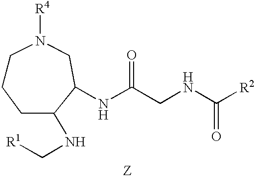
[Z].N(C(CNC([R2])=O)=O)C1C(NC[R1])CCCN([R4])C1
